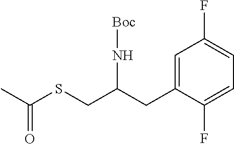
CC(SCC(CC1=CC(F)=CC=C1F)N[Boc])=O
